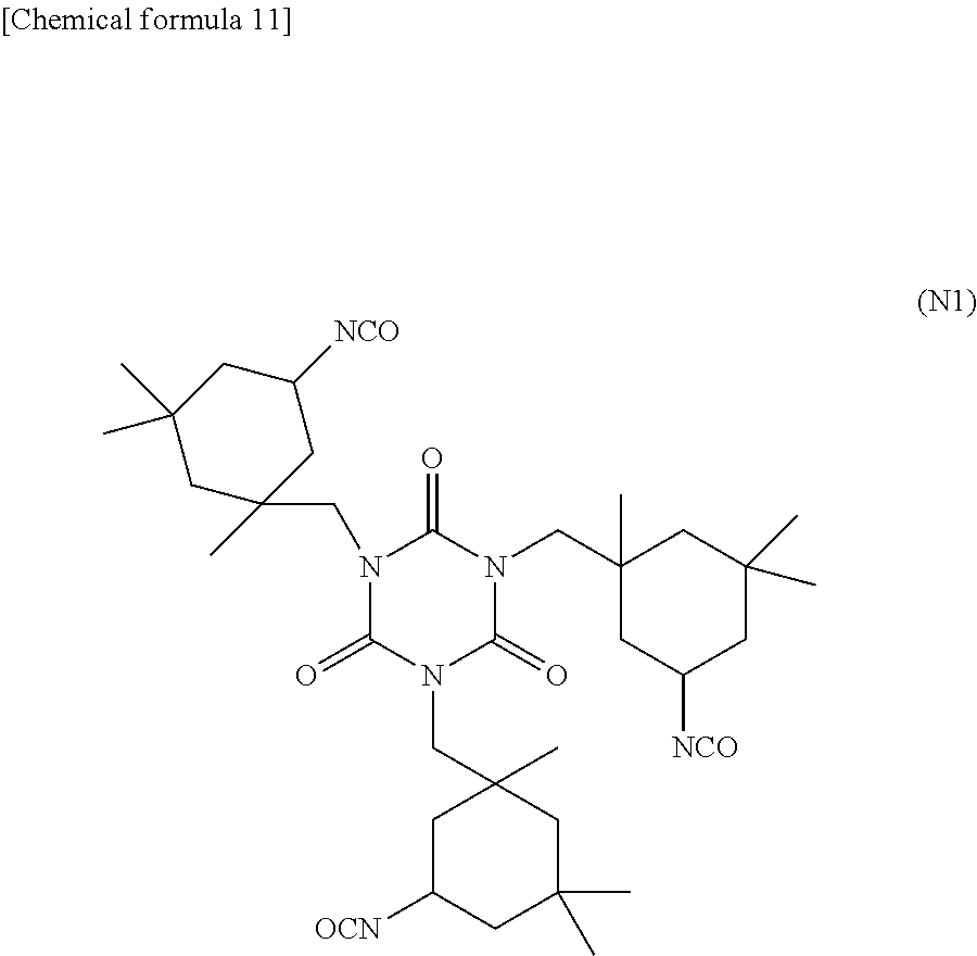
N1(CC2(C)CC([NCO])CC(C)(C)C2)C(=O)N(CC2(C)CC([OCN])CC(C)(C)C2)C(=O)N(CC2(C)CC([NCO])CC(C)(C)C2)C1=O
